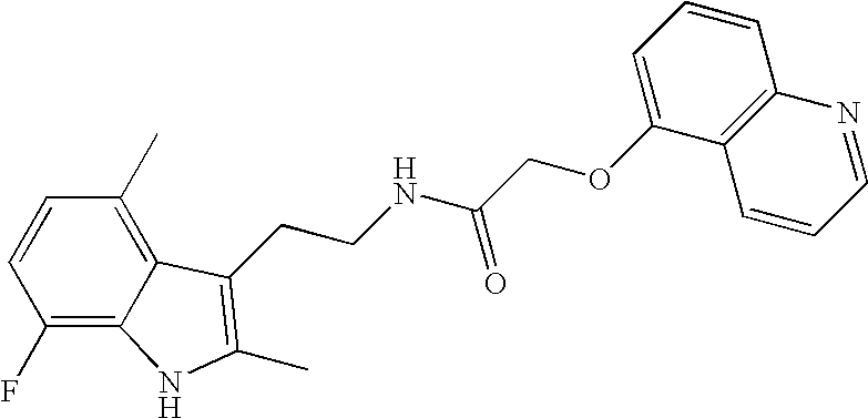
C1(F)=C2C(=C(C)C=C1)C(CCNC(COC1=CC=CC3=C1C=CC=N3)=O)=C(C)N2
